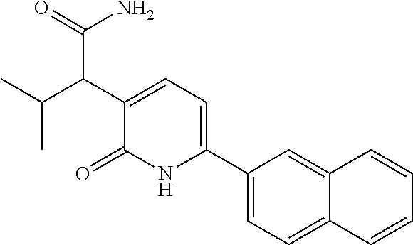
C1(C2=CC=C(C(C(C)C)C(N)=O)C(=O)N2)=CC=C2C(=C1)C=CC=C2
